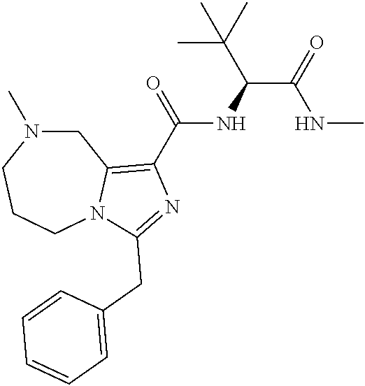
C1N(C)CCCN2C1=C(C(=O)NC(C(=O)NC)C(C)(C)C)N=C2CC1=CC=CC=C1
